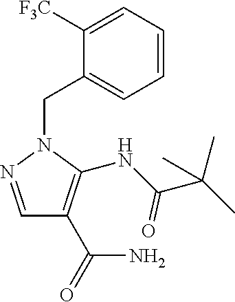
C1=CC=C([F3C])C(CN2C(NC(=O)C(C)(C)C)=C(C(N)=O)C=N2)=C1
